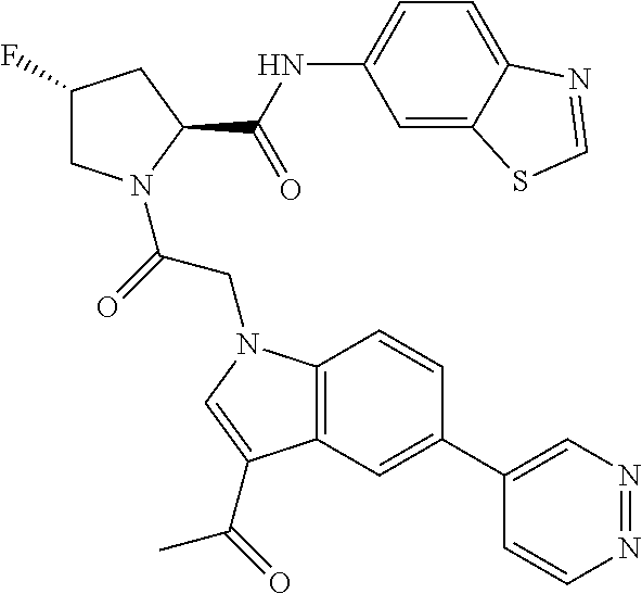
C1(F)CN(C(CN2C3=C(C(C(=O)C)=C2)C=C(C2=CN=NC=C2)C=C3)=O)C(C(NC2=CC=C3C(=C2)SC=N3)=O)C1
